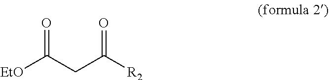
[EtO]C(CC([R2])=O)=O
